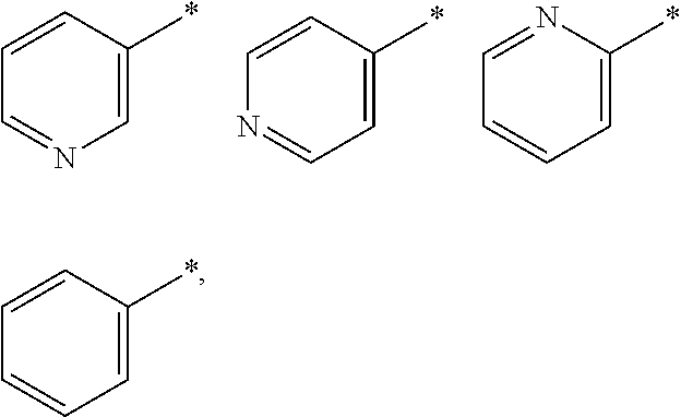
C1=CC=C(*)C=C1.C1=NC=C(*)C=C1.C1=CC=C(*)N=C1.N1=CC=C(*)C=C1
